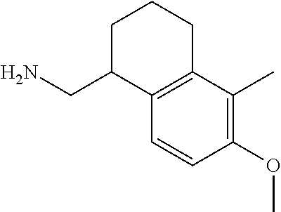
C12=C(C=CC(OC)=C1C)C(CN)CCC2
